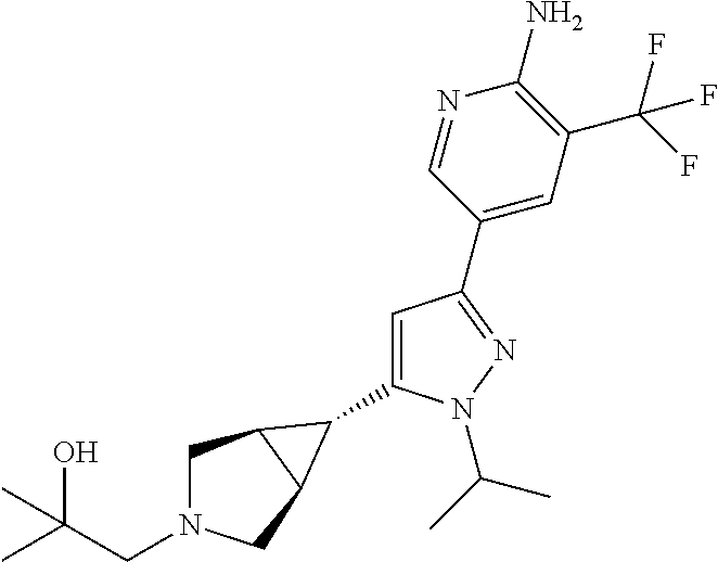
C1(C2C3CN(CC(C)(O)C)CC32)=CC(C2=CC(C(F)(F)F)=C(N)N=C2)=NN1C(C)C
